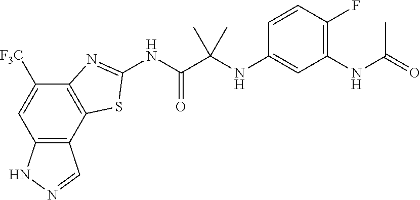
C12=C(C3=C(C([F3C])=C1)N=C(NC(C(NC1=CC(NC(=O)C)=C(F)C=C1)(C)C)=O)S3)C=NN2
